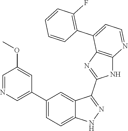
C1(C2=CC=C3C(=C2)C(C2=NC4=C(N2)N=CC=C4C2=C(F)C=CC=C2)=NN3)=CN=CC(OC)=C1
